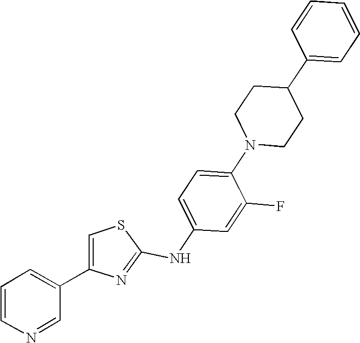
C1=C(NC2=NC(C3=CC=CN=C3)=CS2)C=C(F)C(N2CCC(C3=CC=CC=C3)CC2)=C1
